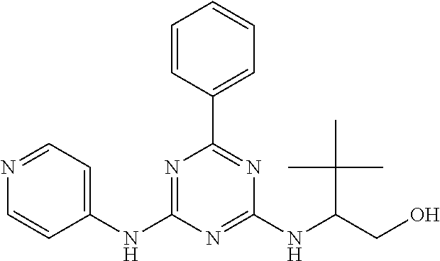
C1(NC2=NC(C3=CC=CC=C3)=NC(NC(CO)C(C)(C)C)=N2)=CC=NC=C1
